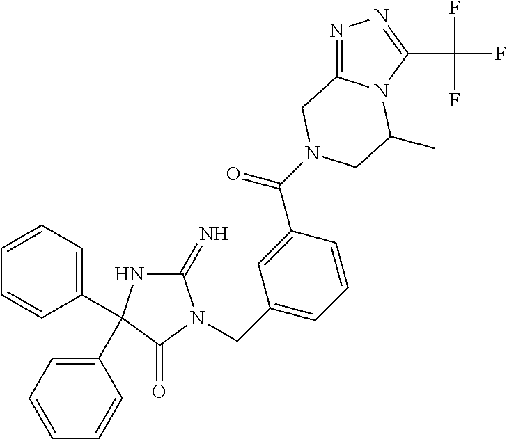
C1(=N)NC(C2=CC=CC=C2)(C2=CC=CC=C2)C(=O)N1CC1=CC=CC(C(=O)N2CC3=NN=C(C(F)(F)F)N3C(C)C2)=C1
